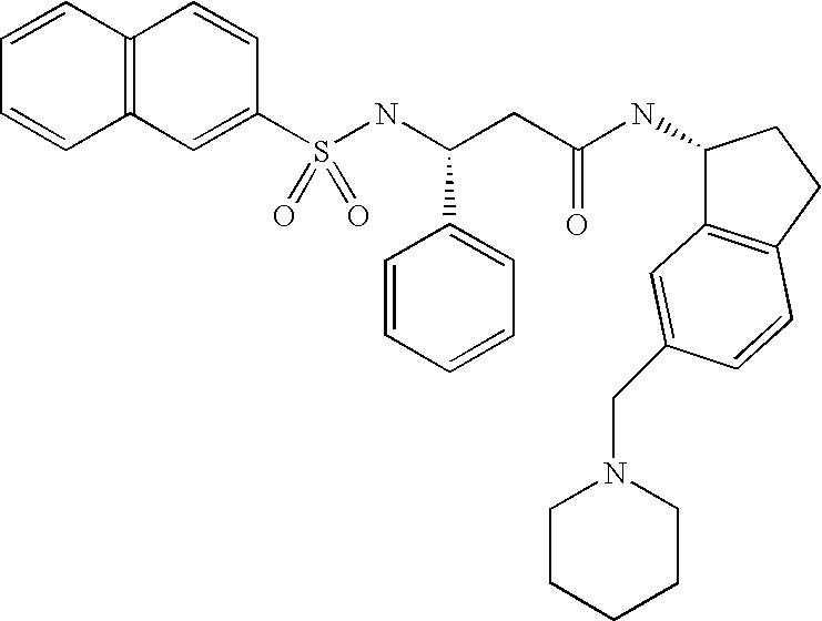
C12=C(C=C(S(NC(CC(NC3C4=C(CC3)C=CC(CN3CCCCC3)=C4)=O)C3=CC=CC=C3)(=O)=O)C=C1)C=CC=C2
